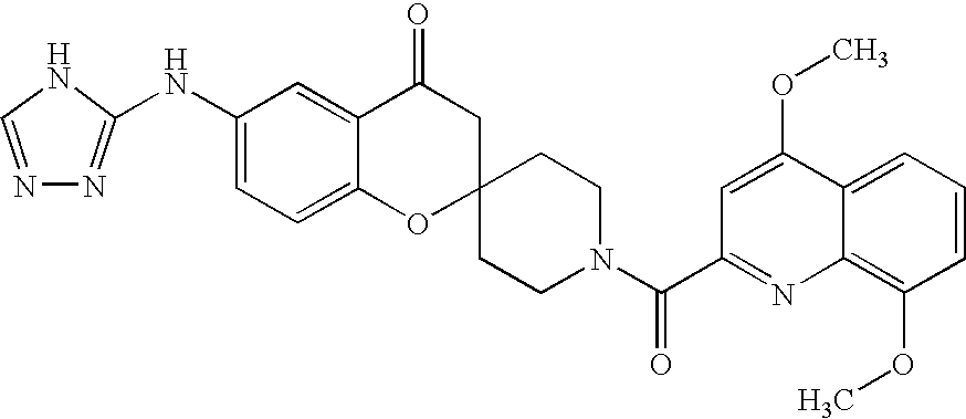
C12=CC=C(NC3=NN=CN3)C=C1C(=O)CC1(O2)CCN(C(C2=NC3=C(OC)C=CC=C3C(OC)=C2)=O)CC1
